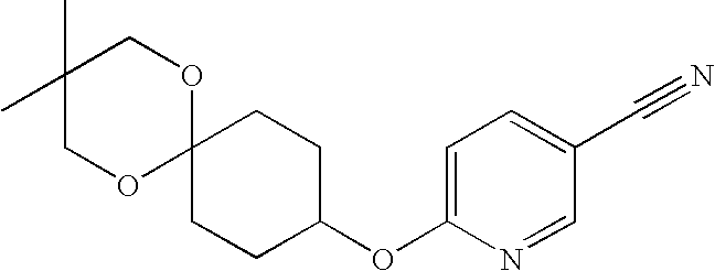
C1OC2(OCC1(C)C)CCC(OC1=CC=C(C#N)C=N1)CC2
